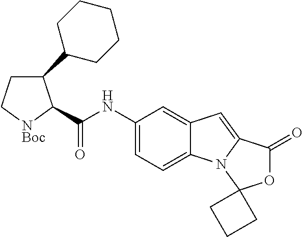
C1C[NBoc]C(C(NC2=CC=C3C(=C2)C=C2N3C3(OC2=O)CCC3)=O)C1C1CCCCC1
